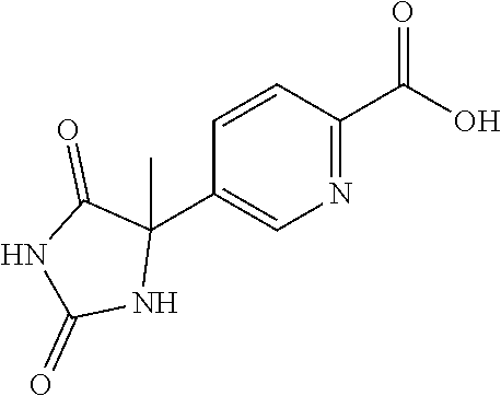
C1=CC(C(O)=O)=NC=C1C1(C)C(=O)NC(=O)N1
